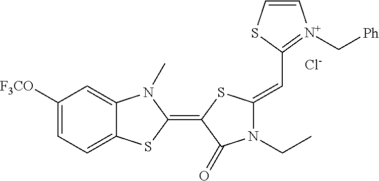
[Cl-].C1([F3CO])=CC=C2C(=C1)N(C)C(=C1SC(=CC3=[N+](C[Ph])C=CS3)N(CC)C1=O)S2
